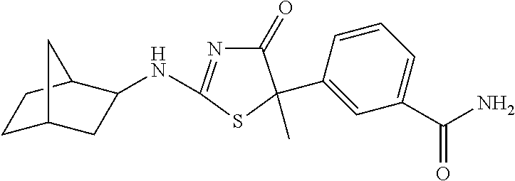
N(C1=NC(=O)C(C2=CC(C(N)=O)=CC=C2)(C)S1)C1CC2CCC1C2
